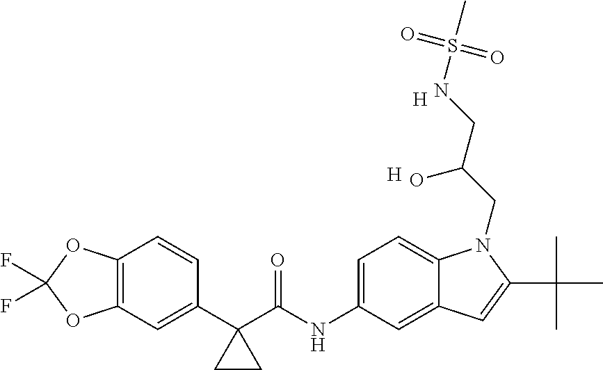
C1(C2(C(NC3=CC=C4C(=C3)C=C(C(C)(C)C)N4CC(CNS(C)(=O)=O)O)=O)CC2)=CC2=C(C=C1)OC(F)(F)O2.[H].[H]
